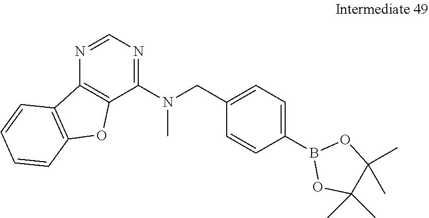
C1=CC(B2OC(C)(C)C(C)(C)O2)=CC=C1CN(C1=NC=NC2=C1OC1=C2C=CC=C1)C
